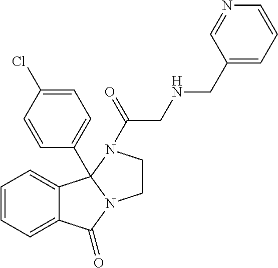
C1=CC=C2C(=C1)C(=O)N1CCN(C(=O)CNCC3=CC=CN=C3)C21C1=CC=C(Cl)C=C1
